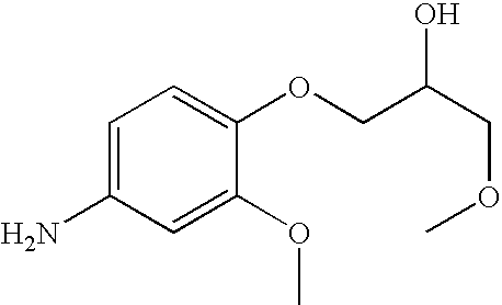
NC1=CC=C(OCC(COC)O)C(OC)=C1
